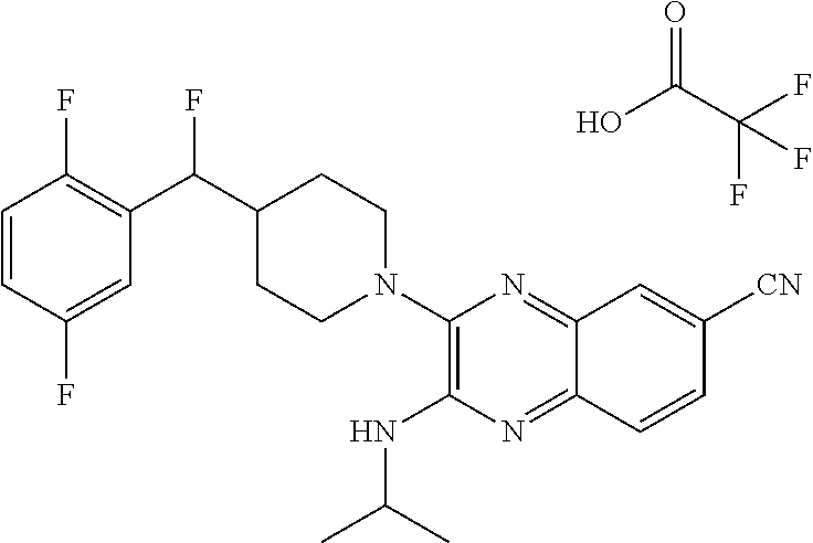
C1=CC(F)=CC(C(C2CCN(C3=C(NC(C)C)N=C4C(=N3)C=C([CN])C=C4)CC2)F)=C1F.OC(C(F)(F)F)=O
